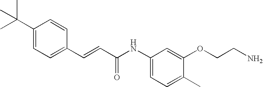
C(=CC(=O)NC1=CC=C(C)C(OCCN)=C1)C1=CC=C(C(C)(C)C)C=C1
